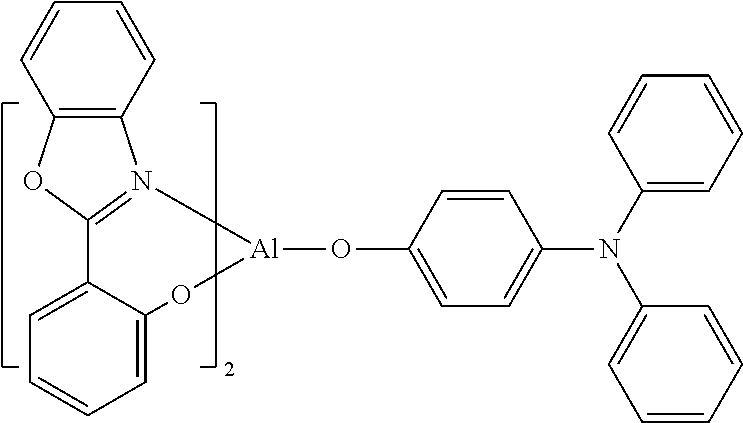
C12=CC=CC=C1O[Al](OC1=CC=C(N(C3=CC=CC=C3)C3=CC=CC=C3)C=C1)N1=C2OC2=C1C=CC=C2
